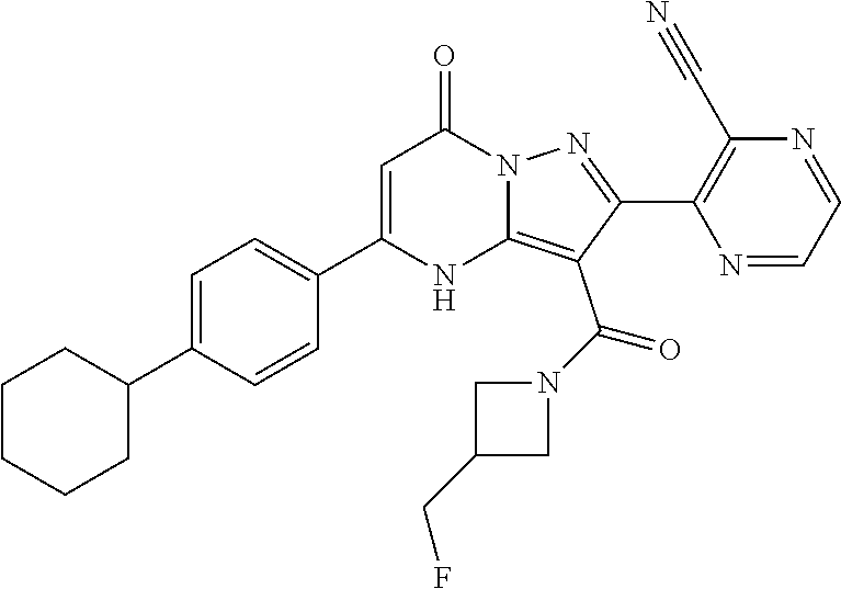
C1=NC(C#N)=C(C2=NN3C(=C2C(N2CC(CF)C2)=O)NC(C2=CC=C(C4CCCCC4)C=C2)=CC3=O)N=C1
